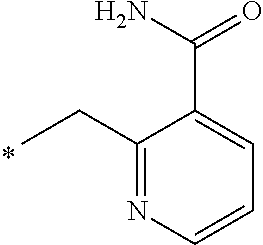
C1(CC)=NC=CC=C1C(N)=O
